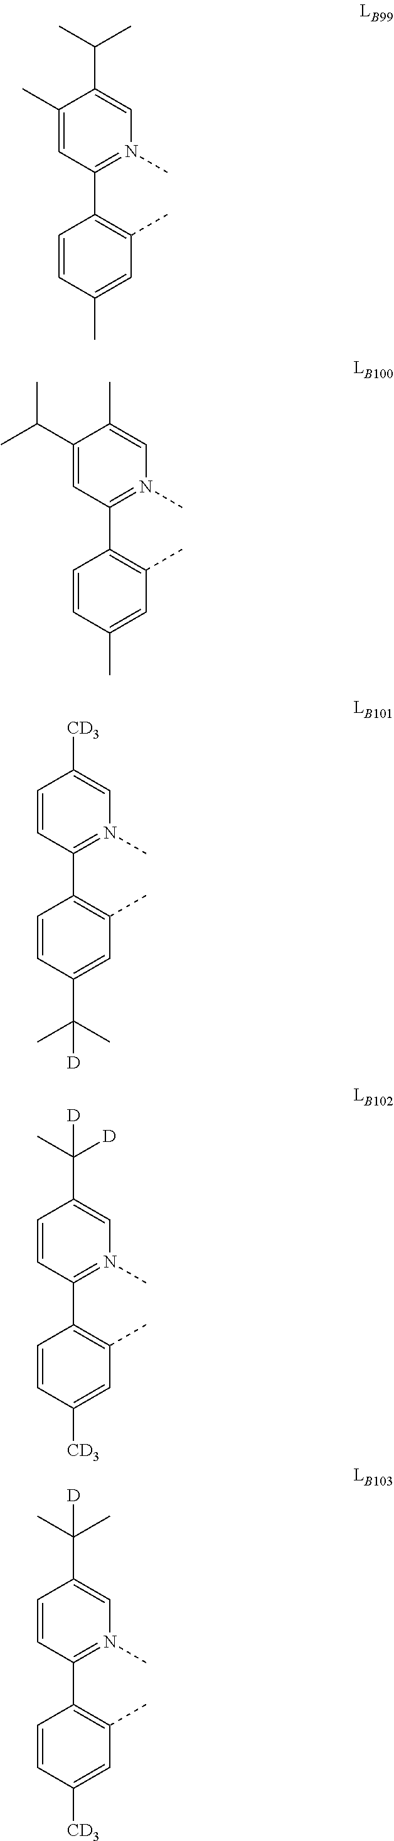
C1=CC(C)=CC(C)=C1C1=N(C)C=C(C(C)C)C(C)=C1.C1=CC(C)=CC(C)=C1C1=N(C)C=C(C)C(C(C)C)=C1.C1=CC(C(C)(C)[D])=CC(C)=C1C1=N(C)C=C([CD3])C=C1.C1=CC([CD3])=CC(C)=C1C1=N(C)C=C(C(C)([D])[D])C=C1.C1=CC([CD3])=CC(C)=C1C1=N(C)C=C(C(C)(C)[D])C=C1
